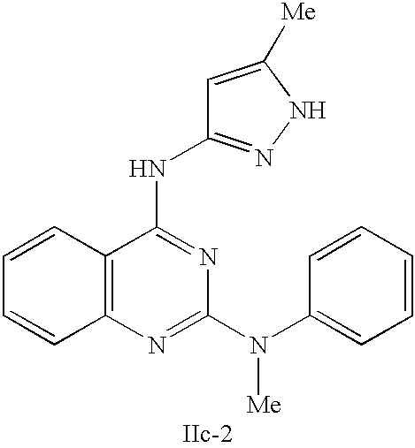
C12=C(N=C(N(C3=CC=CC=C3)[Me])N=C1NC1=NNC([Me])=C1)C=CC=C2
